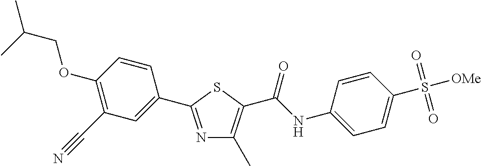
N1=C(C2=CC(C#N)=C(OCC(C)C)C=C2)SC(C(NC2=CC=C(S([OMe])(=O)=O)C=C2)=O)=C1C
